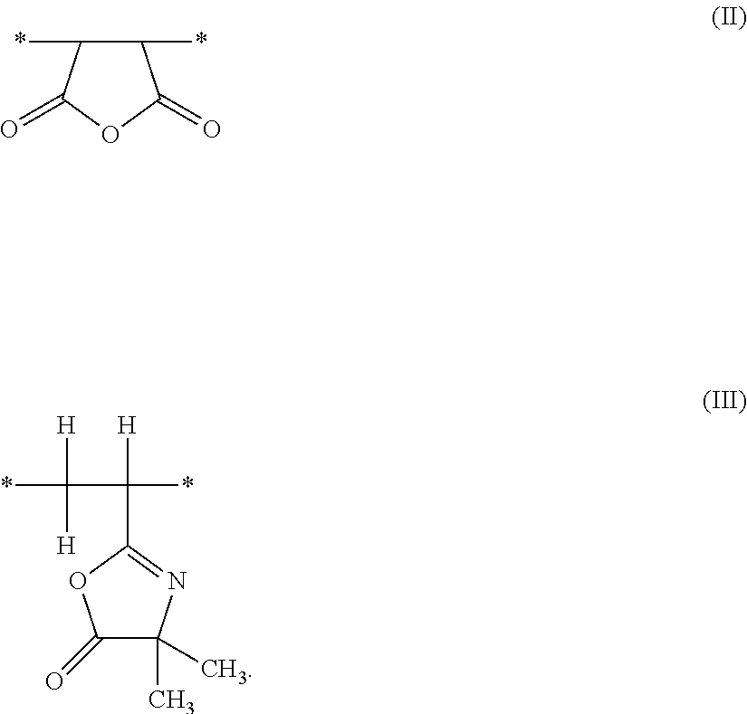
C1(*)C(*)C(=O)OC1=O.C(C(*)([H])[H])(*)([H])C1=NC(C)(C)C(=O)O1
